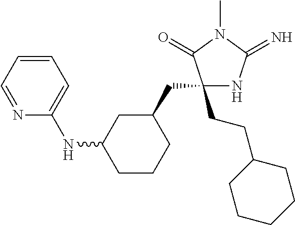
C1(CC2CC(NC3=CC=CC=N3)CCC2)(CCC2CCCCC2)NC(=N)N(C)C1=O
